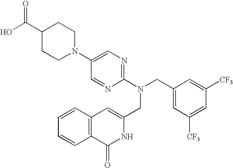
OC(C1CCN(C2=CN=C(N(CC3=CC([CF3])=CC([CF3])=C3)CC3=CC4=C(C(=O)N3)C=CC=C4)N=C2)CC1)=O
